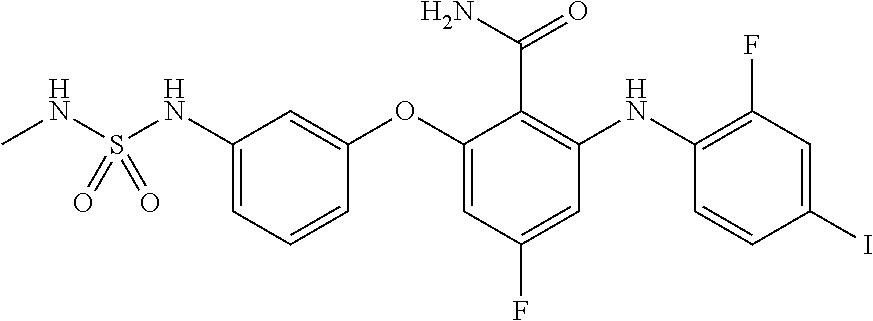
N(S(NC1=CC=CC(OC2=CC(F)=CC(NC3=C(F)C=C(I)C=C3)=C2C(N)=O)=C1)(=O)=O)C
